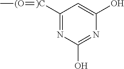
C1([)C]=[(O]C)=NC(O)=NC(O)=C1
